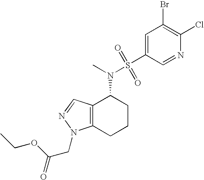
C1(Cl)=C(Br)C=C(S(N(C2C3=C(CCC2)N(CC(=O)OCC)N=C3)C)(=O)=O)C=N1
